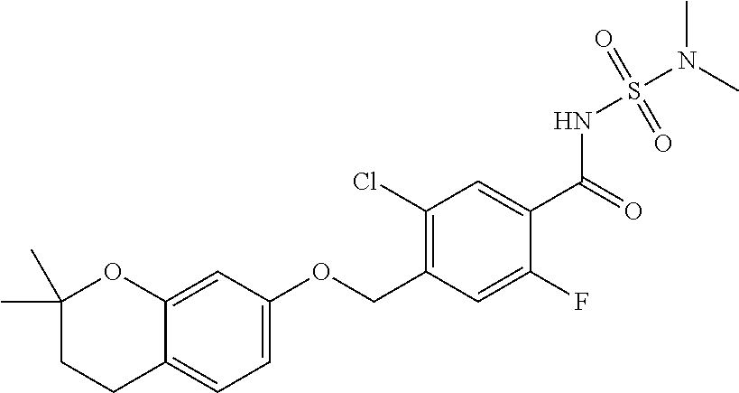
C1(Cl)=C(COC2=CC=C3C(=C2)OC(C)(C)CC3)C=C(F)C(C(=O)NS(N(C)C)(=O)=O)=C1
